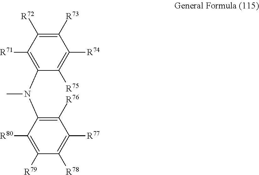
C1(N(C2=C([R76])C([R77])=C([R78])C([R79])=C2[R80])C)=C([R71])C([R72])=C([R73])C([R74])=C1[R75]
